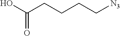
OC(CCCC[N3])=O
